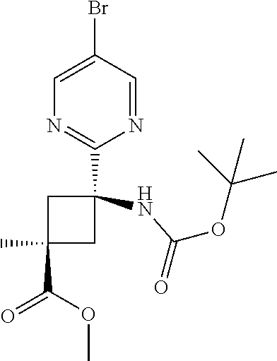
C1=C(Br)C=NC(C2(NC(OC(C)(C)C)=O)CC(C)(C(OC)=O)C2)=N1
